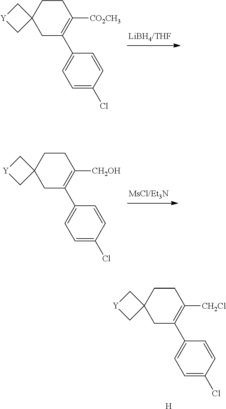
C1CC2(CC(C3=CC=C(Cl)C=C3)=C1[CO2CH3])C[Y]C2.C1CC2(CC(C3=CC=C(Cl)C=C3)=C1[CH2OH])C[Y]C2.C1CC2(CC(C3=CC=C(Cl)C=C3)=C1[CH2Cl])C[Y]C2.[H]
